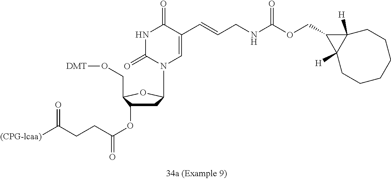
N(C(OCC1C2([H])C1([H])CCCCCC2)=O)CC=CC1=CN(C2CC(OC(=O)CCC([(CPG-lcaa)])=O)C(CO[DMT])O2)C(=O)NC1=O
